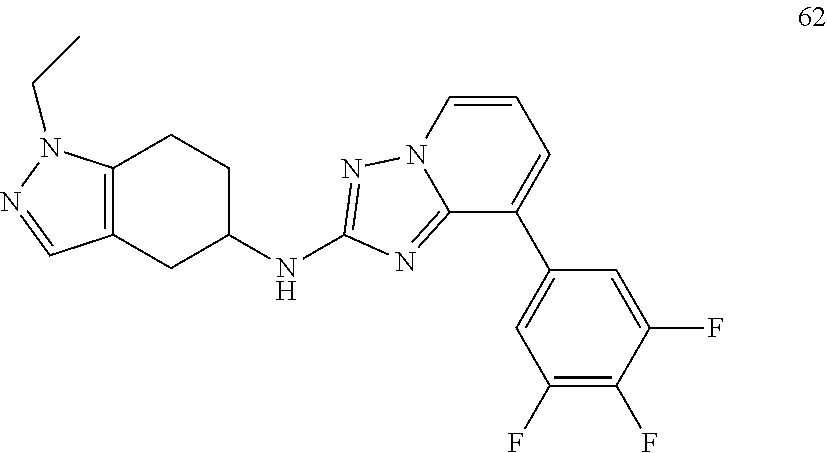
C12=C(CC(NC3=NN4C(=N3)C(C3=CC(F)=C(F)C(F)=C3)=CC=C4)CC1)C=NN2CC
